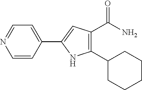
C1=CC(C2=CC(C(=O)N)=C(C3CCCCC3)N2)=CC=N1
